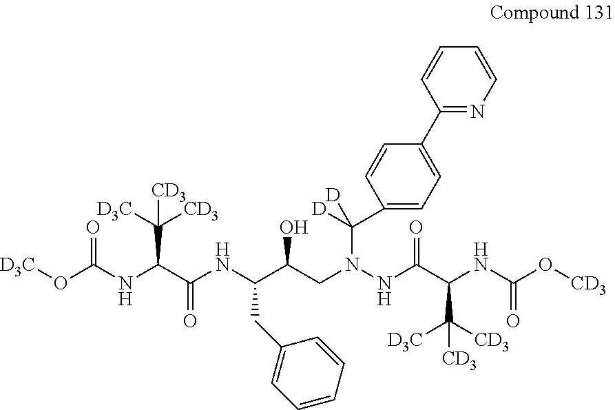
[D3C]OC(NC(C(NC(C(O)CN(C([D])(C1=CC=C(C2=NC=CC=C2)C=C1)[D])NC(C(NC(O[CD3])=O)C([CD3])([D3C])[CD3])=O)CC1=CC=CC=C1)=O)C([D3C])([CD3])[CD3])=O
